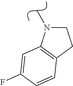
C1CC2=C(N1C)C=C(F)C=C2
